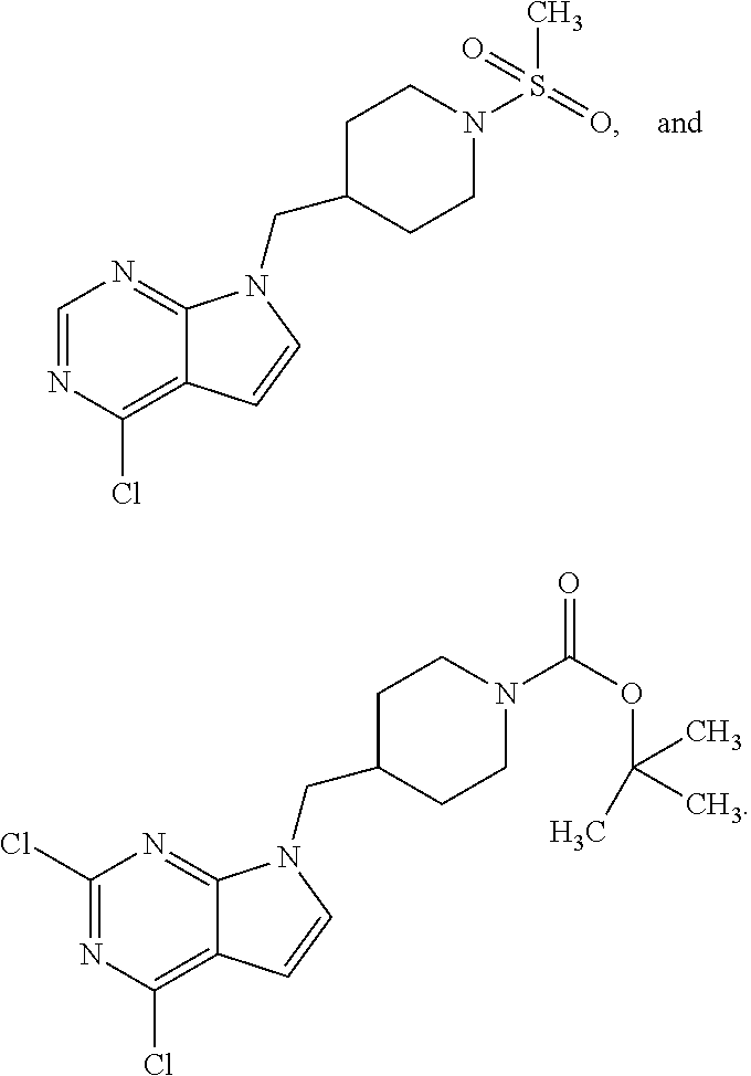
C1=NC(Cl)=C2C(=N1)N(CC1CCN(S(=O)(C)=O)CC1)C=C2.C1(Cl)=NC(Cl)=C2C(=N1)N(CC1CCN(C(OC(C)(C)C)=O)CC1)C=C2
